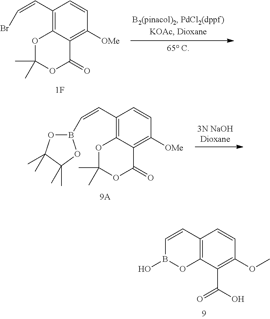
C1(C=CBr)=C2C(=C([OMe])C=C1)C(=O)OC(C)(C)O2.C1(C=CB2OC(C)(C)C(C)(C)O2)=C2C(=C([OMe])C=C1)C(=O)OC(C)(C)O2.C12=C(C(C(=O)O)=C(OC)C=C1)OB(O)C=C2
